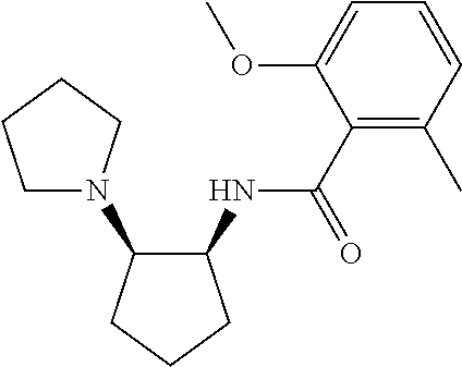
C1(NC(C2=C(C)C=CC=C2OC)=O)C(N2CCCC2)CCC1
